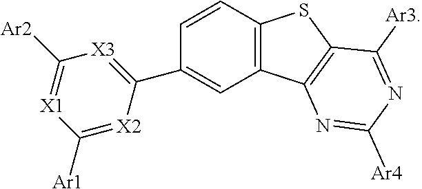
C1([Ar2])=[X1]C([Ar1])=[X2]C(C2=CC3=C(C=C2)SC2=C3N=C([Ar4])N=C2[Ar3])=[X3]1
